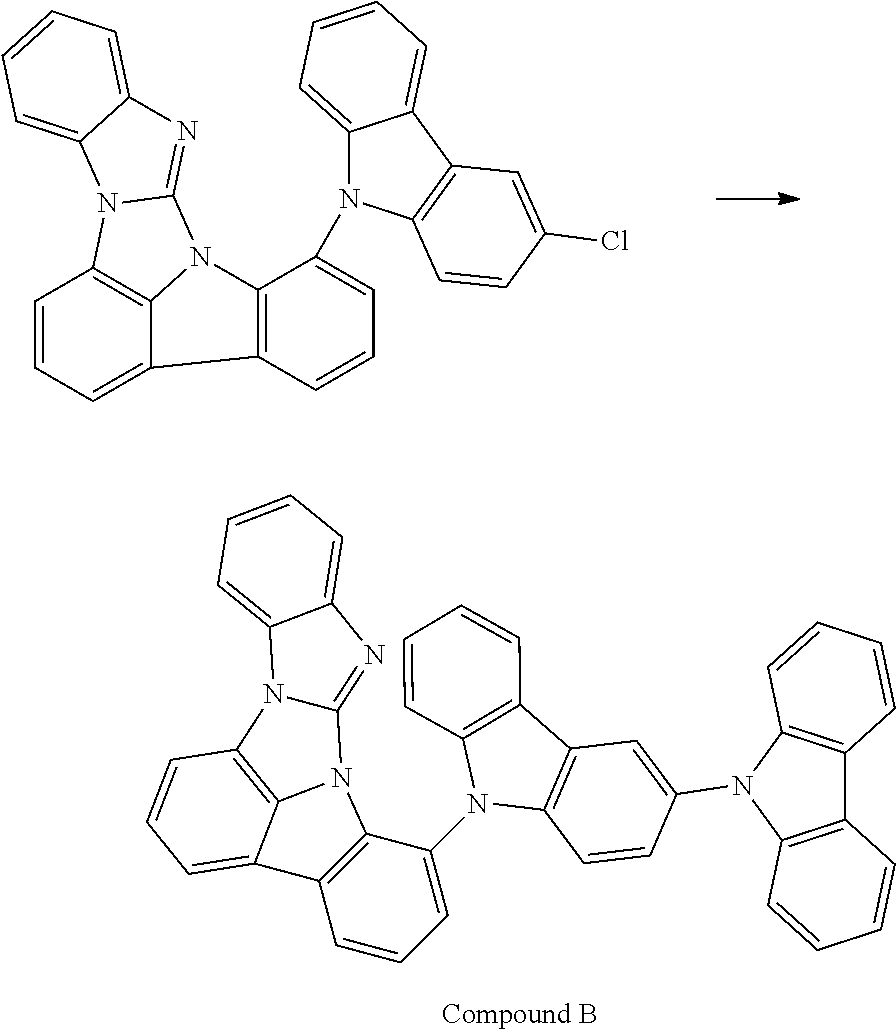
C1=CC=C2C3=C1N1C(=NC4=CC=CC=C14)N3C1=C2C=CC=C1N1C2=CC=CC=C2C2=C1C=CC(Cl)=C2.C12=C(C3=C(N1C1=CC=CC4=C1N1C5=NC6=CC=CC=C6N5C5=C1C4=CC=C5)C=CC(N1C4=C(C5=C1C=CC=C5)C=CC=C4)=C3)C=CC=C2
